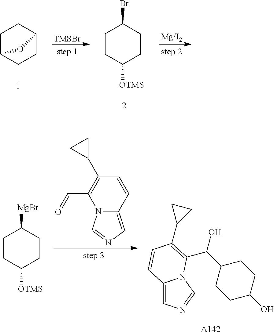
C1C2CCC(C1)O2.C1CC([OTMS])CCC1Br.[TMSBr].[Mg/I2].C1CC([OTMS])CCC1[MgBr].C12=CN=CN1C(C=O)=C(C1CC1)C=C2.C12=CN=CN1C(C(C1CCC(O)CC1)O)=C(C1CC1)C=C2.[A142]
